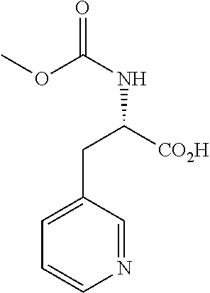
C1=C(CC(NC(=O)OC)[CO2H])C=NC=C1
